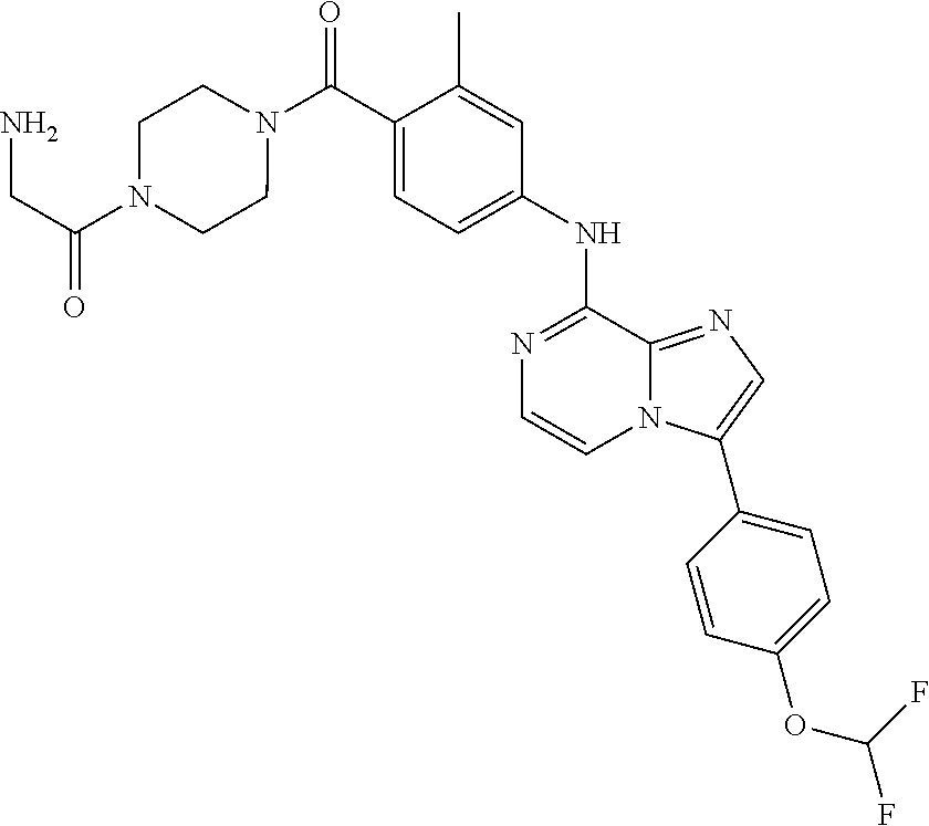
N1=C(NC2=CC=C(C(N3CCN(C(CN)=O)CC3)=O)C(C)=C2)C2=NC=C(C3=CC=C(OC(F)F)C=C3)N2C=C1
